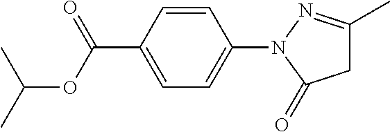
C1=CC(C(OC(C)C)=O)=CC=C1N1C(=O)CC(C)=N1
